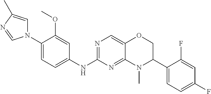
C1(N2C=C(C)N=C2)=CC=C(NC2=NC=C3C(=N2)N(C)C(C2=CC=C(F)C=C2F)CO3)C=C1OC
